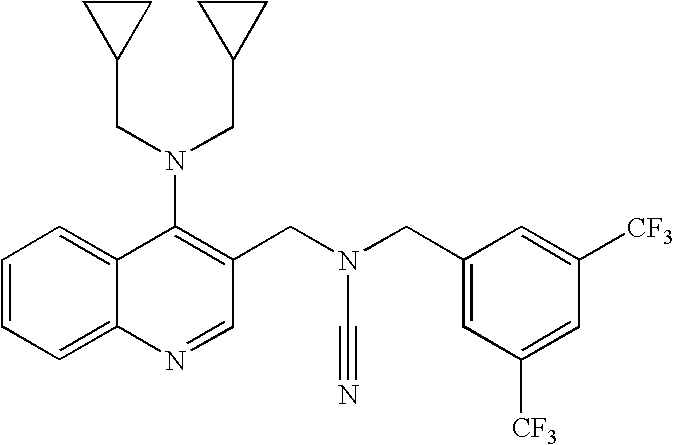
C12=CC=CC=C1C(N(CC1CC1)CC1CC1)=C(CN(CC1=CC([CF3])=CC([CF3])=C1)C#N)C=N2
